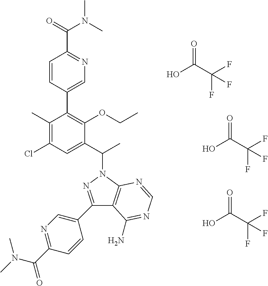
OC(C(F)(F)F)=O.OC(C(F)(F)F)=O.OC(C(F)(F)F)=O.C1(C)=C(Cl)C=C(C(C)N2C3=C(C(C4=CN=C(C(N(C)C)=O)C=C4)=N2)C(N)=NC=N3)C(OCC)=C1C1=CN=C(C(=O)N(C)C)C=C1
